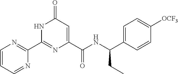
C1(C2=NC=CC=N2)=NC(C(NC(C2=CC=C([OCF3])C=C2)CC)=O)=CC(=O)N1
